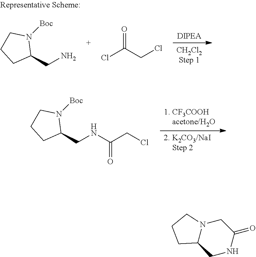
[DIPEA].[CH2Cl2Step 1].C1(CN)N([Boc])CCC1.ClC(CCl)=O.[1. CF3COOH    acetone/H2O].[2. K2CO3/NaI    Step 2].C1(CNC(CCl)=O)N([Boc])CCC1.N12C(CNC(=O)C1)CCC2
